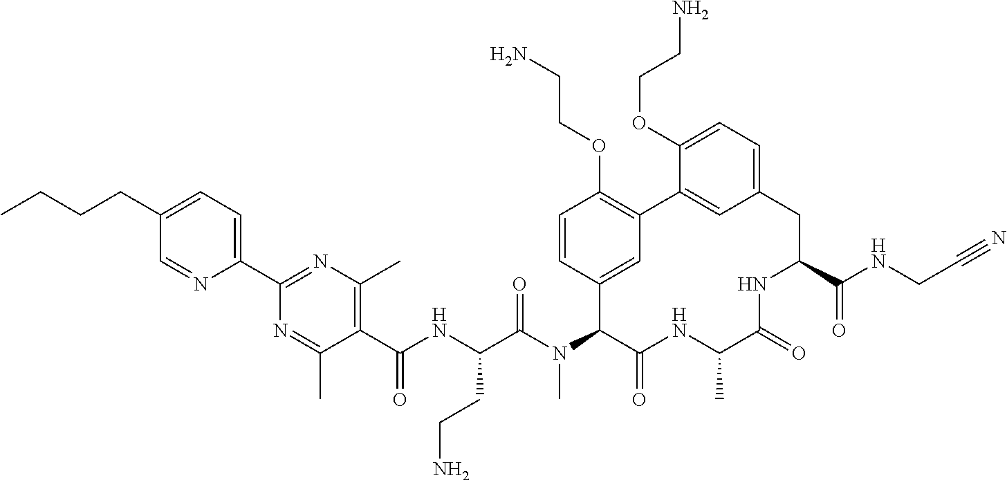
C1(C(NC(C(N(C2C(=O)NC(C)C(=O)NC(C(NCC#N)=O)CC3=CC=C(OCCN)C(=C3)C3=C(OCCN)C=CC2=C3)C)=O)CCN)=O)=C(C)N=C(C2=CC=C(CCCC)C=N2)N=C1C
